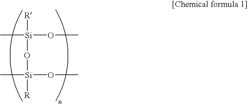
[R][Si](C)(OC)O[Si]([R])(OC)C
